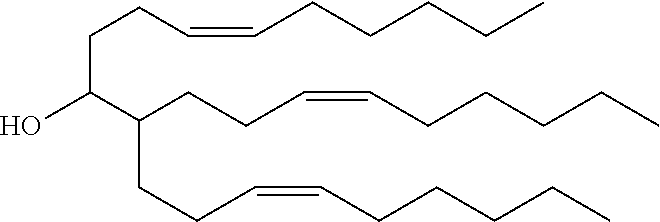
C(C(C(CCC=CCCCCC)CCC=CCCCCC)O)CC=CCCCCC
